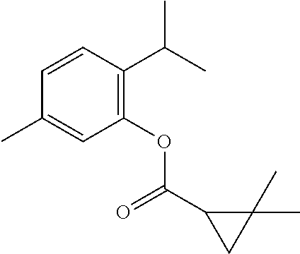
C1=CC(C(C)C)=C(OC(C2C(C)(C)C2)=O)C=C1C
